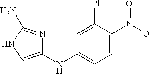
C1=C(Cl)C([N+]([O-])=O)=CC=C1NC1=NNC(N)=N1
